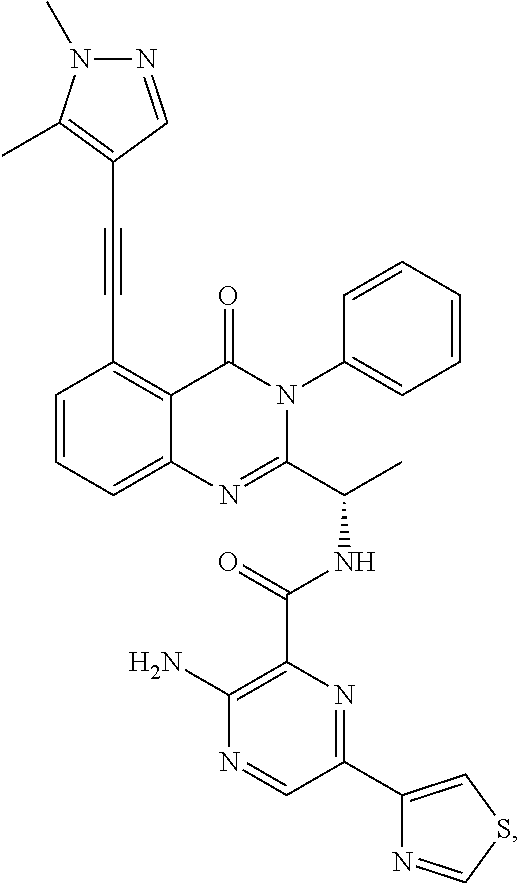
C1=CC=C2C(=C1C#CC1=C(C)N(C)N=C1)C(=O)N(C1=CC=CC=C1)C(C(C)NC(C1=C(N)N=CC(C3=CSC=N3)=N1)=O)=N2
